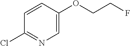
C1(Cl)=NC=C(OCCF)C=C1
